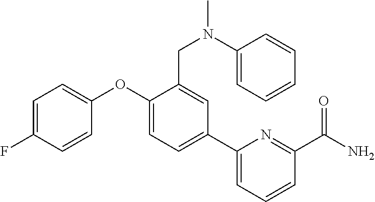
C1=C(F)C=CC(OC2=CC=C(C3=CC=CC(C(N)=O)=N3)C=C2CN(C2=CC=CC=C2)C)=C1
